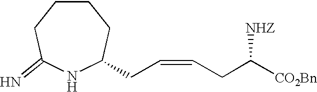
C1CCC(=N)NC(CC=CCC([CO2Bn])[NHZ])C1
